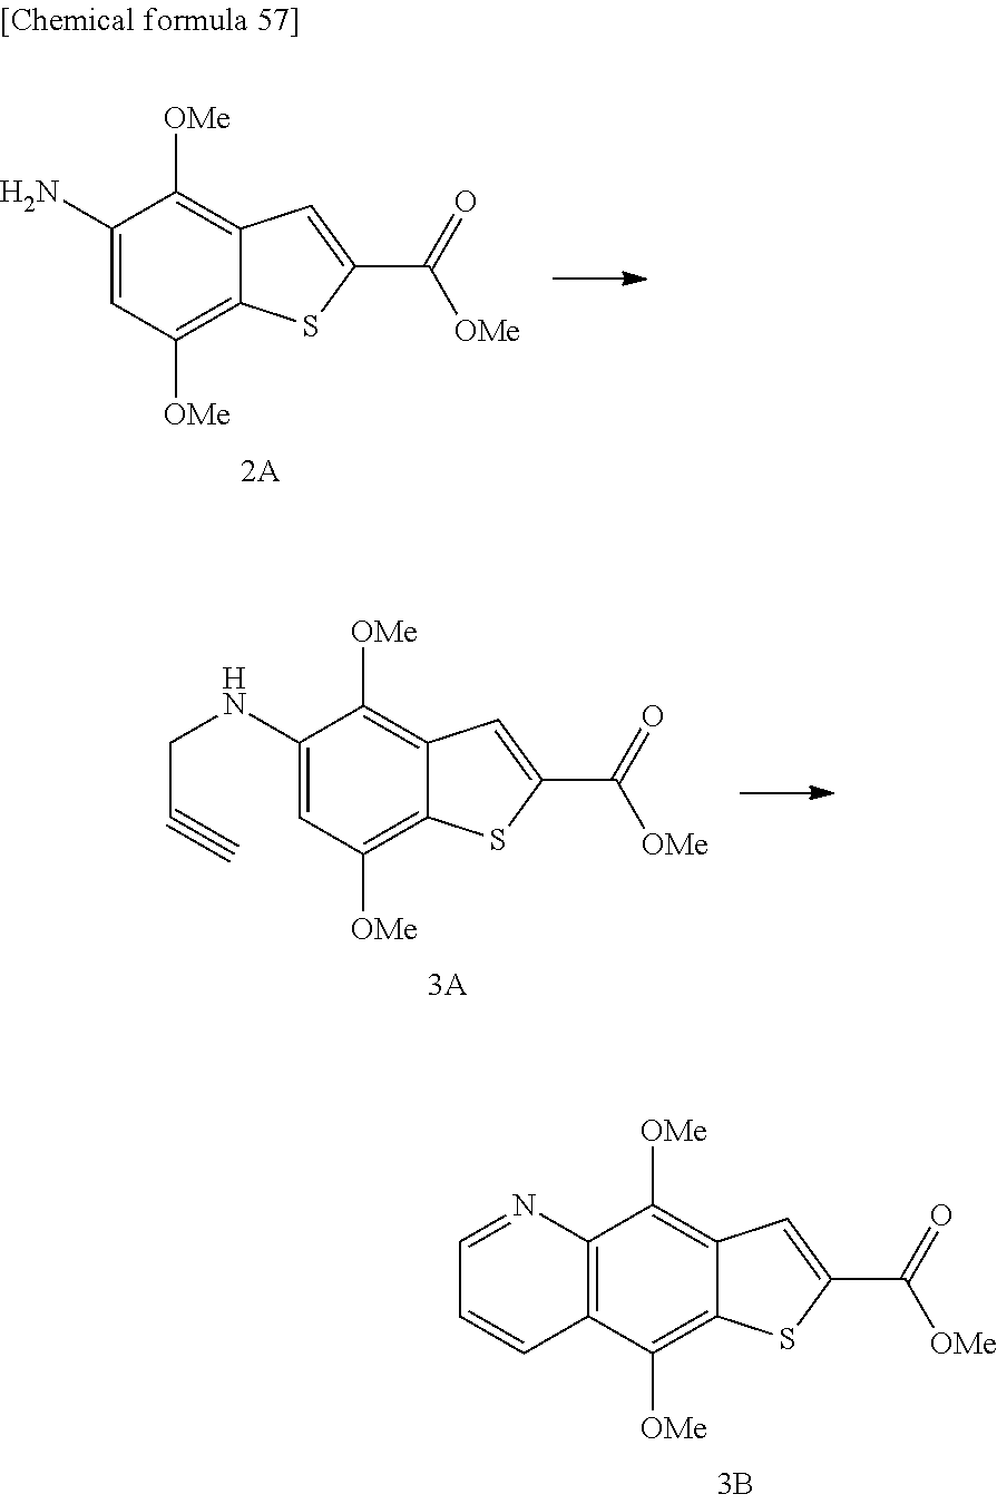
C12=C(C([OMe])=C3C(=C1[OMe])C=C(C(=O)[OMe])S3)C=CC=N2.C1(N)=CC([OMe])=C2C(=C1[OMe])C=C(C(=O)[OMe])S2.C1(NCC#C)=CC([OMe])=C2C(=C1[OMe])C=C(C(=O)[OMe])S2
